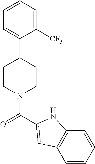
C1=C(C2CCN(C(=O)C3=CC4=C(C=CC=C4)N3)CC2)C([CF3])=CC=C1
